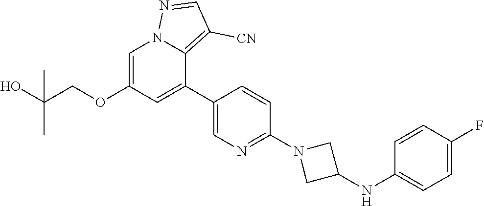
C1=C(OCC(O)(C)C)C=C(C2=CN=C(N3CC(NC4=CC=C(F)C=C4)C3)C=C2)C2=C([CN])C=NN12
